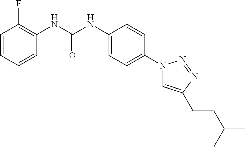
C1=CC=CC(NC(NC2=CC=C(N3C=C(CCC(C)C)N=N3)C=C2)=O)=C1F
